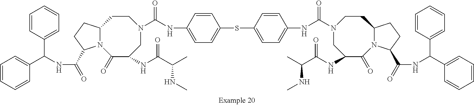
C1=CC(C(NC(=O)C2N3C(CC2)CCN(C(NC2=CC=C(SC4=CC=C(NC(=O)N5CC(NC(C(C)NC)=O)C(=O)N6C(CC5)CCC6C(=O)NC(C5=CC=CC=C5)C5=CC=CC=C5)C=C4)C=C2)=O)CC(NC(C(C)NC)=O)C3=O)C2=CC=CC=C2)=CC=C1
